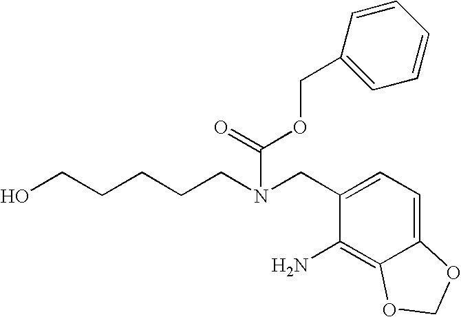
C1(CN(CCCCCO)C(=O)OCC2=CC=CC=C2)=CC=C2C(=C1N)OCO2
